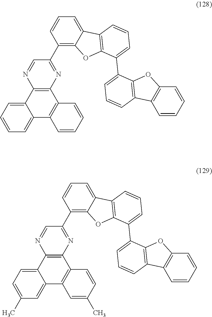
C1=CC=C2C(=C1)C1=C(C3=C2N=CC(C2=C4C(=CC=C2)C2=C(O4)C(C4=CC=CC5=C4OC4=C5C=CC=C4)=CC=C2)=N3)C=CC=C1.C1(C)=CC=C2C(=C1)C1=C(C3=C2N=CC(C2=C4C(=CC=C2)C2=C(O4)C(C4=CC=CC5=C4OC4=C5C=CC=C4)=CC=C2)=N3)C=CC(C)=C1
